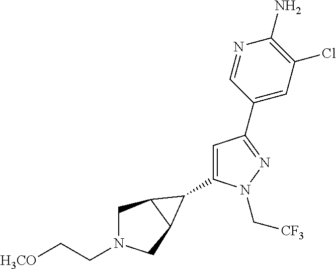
C1(C2C3CN(CC[H3CO])CC32)=CC(C2=CC(Cl)=C(N)N=C2)=NN1C[CF3]
